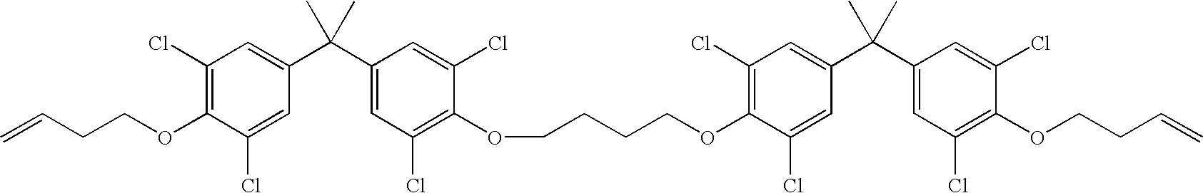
C1(Cl)=C(OCCC=C)C(Cl)=CC(C(C2=CC(Cl)=C(OCCCCOC3=C(Cl)C=C(C(C4=CC(Cl)=C(OCCC=C)C(Cl)=C4)(C)C)C=C3Cl)C(Cl)=C2)(C)C)=C1
